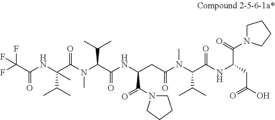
FC(C(=O)NC(C(C)C)(C(N(C)C(C(=O)NC(C(=O)N1CCCC1)CC(=O)N(C(C(C)C)C(NC(CC(=O)O)C(N1CCCC1)=O)=O)C)C(C)C)=O)C)(F)F
